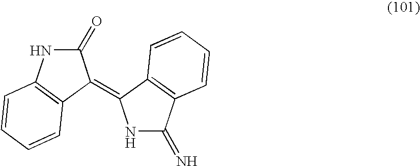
C1(=O)NC2=C(C1=C1NC(=N)C3=C1C=CC=C3)C=CC=C2
